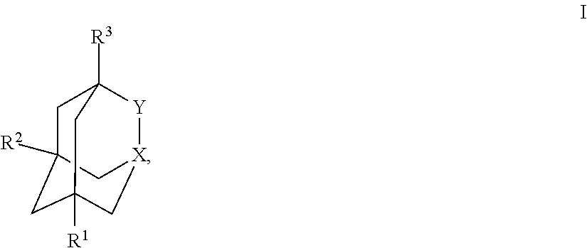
C1C2([R2])CC3([R1])C[X]([Y]C1([R3])C3)C2
